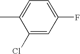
C1(Cl)=CC(F)=CC=C1C
